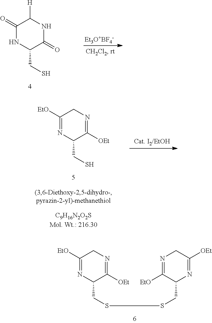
C1([EtO])=NC(CSSCC2N=C([OEt])CN=C2[EtO])C([OEt])=NC1.C1(=O)NC(CS)C(=O)NC1[H].[Et3O+BF4-].C1([EtO])=NC(CS)C([OEt])=NC1
